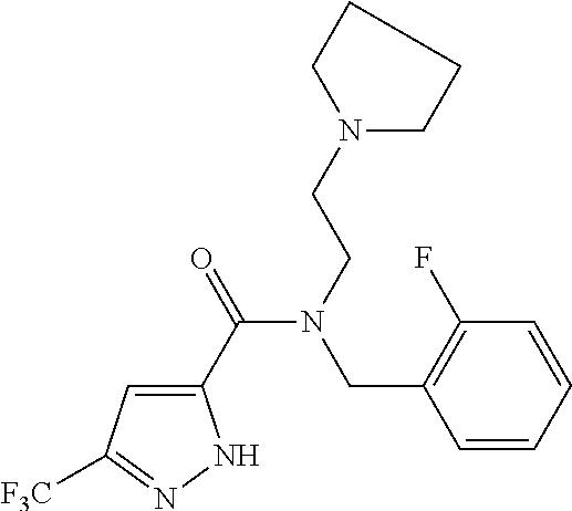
C1(C(=O)N(CCN2CCCC2)CC2=C(F)C=CC=C2)=CC([F3C])=NN1
